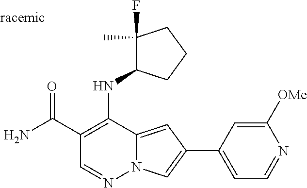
O=C(C1=C(NC2C(F)(C)CCC2)C2=CC(C3=CC=NC([OMe])=C3)=CN2N=C1)N
